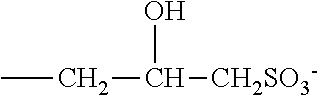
CCC([CH2SO3-])O
